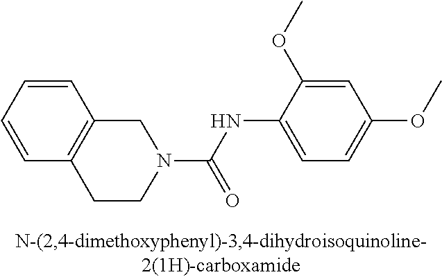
C(NC1=CC=C(OC)C=C1OC)(=O)N1CC2=C(CC1)C=CC=C2
